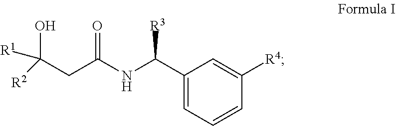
C1(C(NC(CC(O)([R1])[R2])=O)[R3])=CC=CC([R4])=C1
